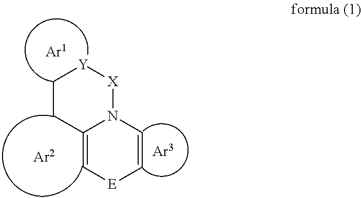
C12=C[E]C=CN1[X][Y]CC2
